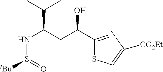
C1(C(CC(NS([tBu])=O)C(C)C)O)=NC([CO2Et])=CS1
